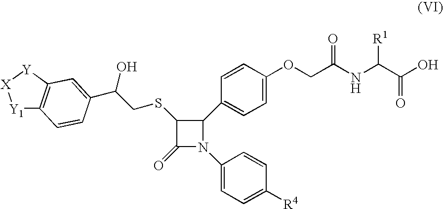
C1(=O)N(C2=CC=C([R4])C=C2)C(C2=CC=C(OCC(NC(C(O)=O)[R1])=O)C=C2)C1SCC(O)C1=CC2=C([Y1][X][Y]2)C=C1
